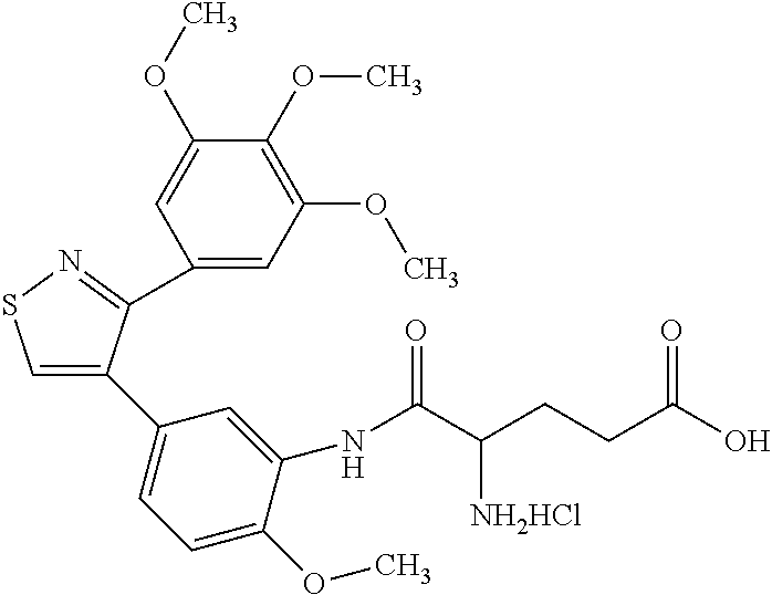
C1(C2=CSN=C2C2=CC(OC)=C(OC)C(OC)=C2)=CC=C(OC)C(NC(C(CCC(O)=O)[NH2HCl])=O)=C1
